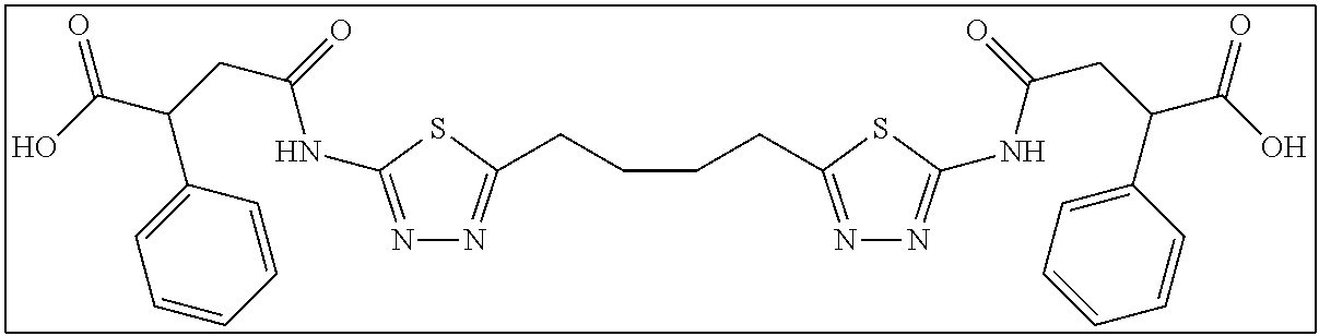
N1=C(NC(CC(C(O)=O)C2=CC=CC=C2)=O)SC(CCCCC2=NN=C(NC(CC(C(O)=O)C3=CC=CC=C3)=O)S2)=N1
